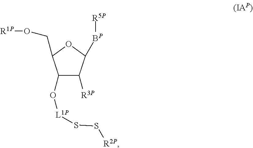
C1(O[L1P]SS[R2P])C([R3P])C([BP][R5P])OC1CO[R1P]
